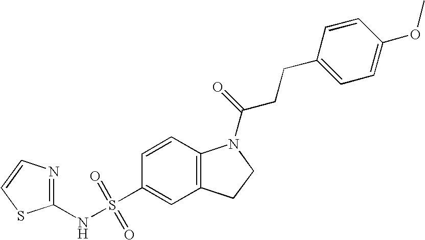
C1=CC2=C(C=C1S(NC1=NC=CS1)(=O)=O)CCN2C(=O)CCC1=CC=C(OC)C=C1
